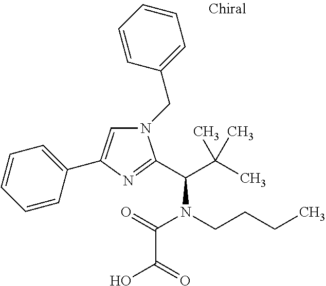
N1(CC2=CC=CC=C2)C=C(C2=CC=CC=C2)N=C1C(C(C)(C)C)N(C(=O)C(=O)O)CCCC
